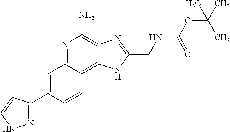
C1=C(C2=NNC=C2)C=CC2=C3C(=C(N)N=C12)N=C(CNC(=O)OC(C)(C)C)N3
